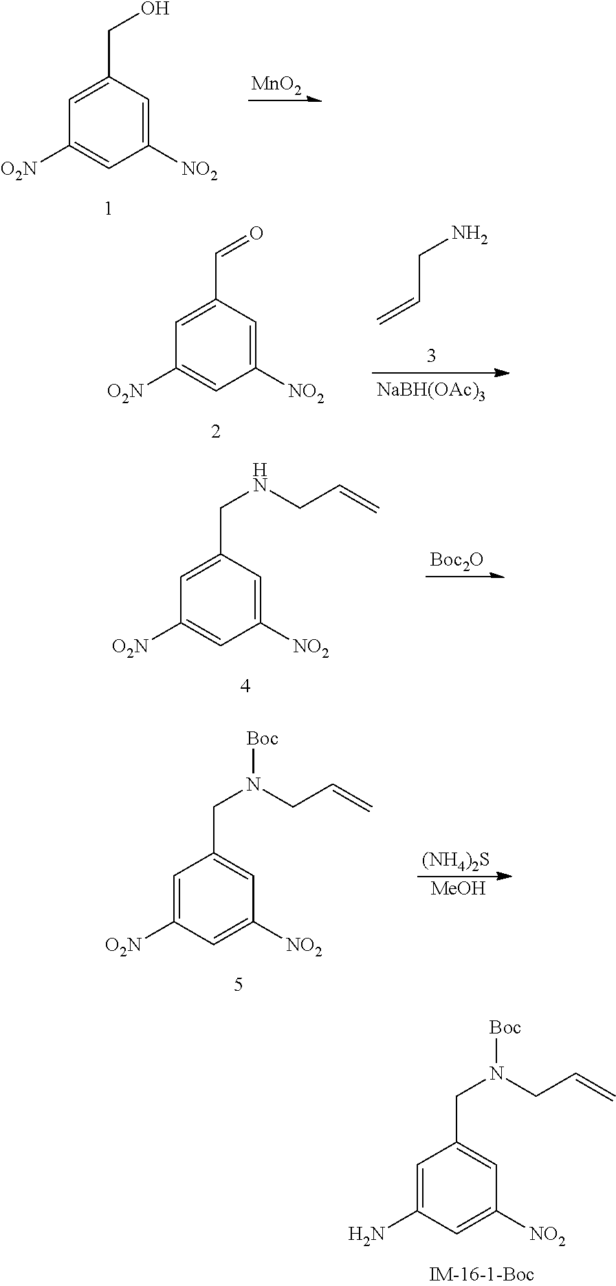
C1=C(N)C=C([NO2])C=C1CN(CC=C)[Boc].C1=C(CO)C=C([NO2])C=C1[O2N].[MnO2].[Boc2O].C1=C(CNCC=C)C=C([NO2])C=C1[O2N].C1=C(C=O)C=C([NO2])C=C1[O2N].C=CCN.[NaBH(OAc)3].C1=C([O2N])C=C([NO2])C=C1CN(CC=C)[Boc].[(NH4)2S].[MeOH]
